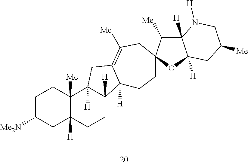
C1C([Me2N])CC2([H])C([Me])(C1)C1([H])C([H])(CC2)C2([H])C(=C([Me])CC3(CC2)C([Me])C2([H])C([H])(O3)CC([Me])CN2[H])C1
